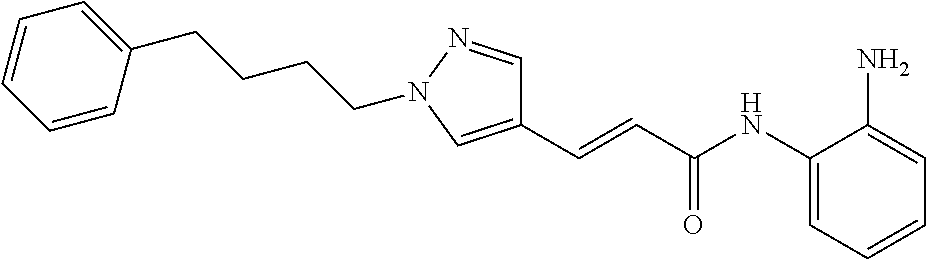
C(CN1N=CC(C=CC(NC2=CC=CC=C2N)=O)=C1)CCC1=CC=CC=C1
